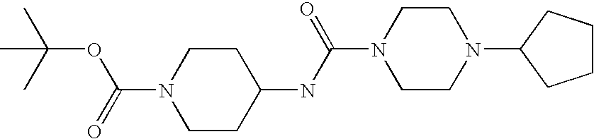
C1CCC(N2CCN(C(NC3CCN(C(=O)OC(C)(C)C)CC3)=O)CC2)C1
